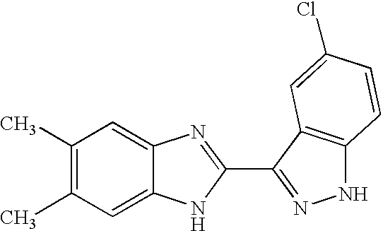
C1(C)=C(C)C=C2C(=C1)N=C(C1=NNC3=C1C=C(Cl)C=C3)N2
